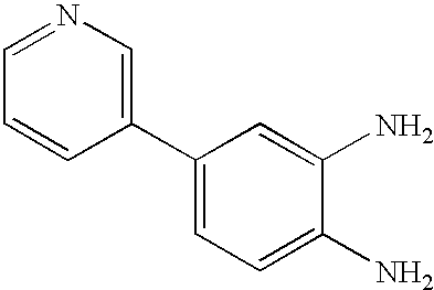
C1(C2=CN=CC=C2)=CC=C(N)C(N)=C1
